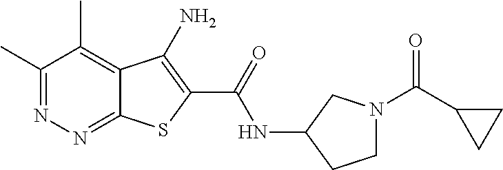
C1(C)=NN=C2C(=C1C)C(N)=C(C(=O)NC1CCN(C(=O)C3CC3)C1)S2
